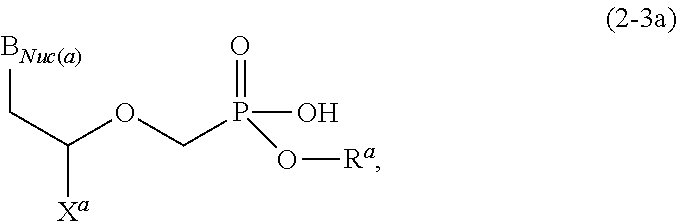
[BNuc(a)]CC([Xa])OCP(=O)(O[Ra])O
